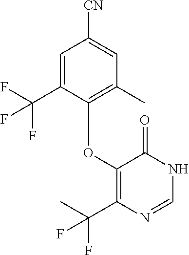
C1=C(C(F)(F)F)C(OC2=C(C(C)(F)F)N=CNC2=O)=C(C)C=C1[CN]
